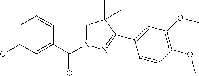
C1=C(OC)C=C(C(N2CC(C)(C)C(C3=CC(OC)=C(OC)C=C3)=N2)=O)C=C1
